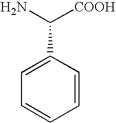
C1(C([COOH])N)=CC=CC=C1
